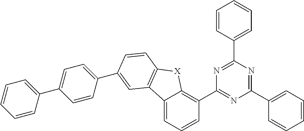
C1=C(C2=NC(C3=C4C(=CC=C3)C3=C([X]4)C=CC(C4=CC=C(C5=CC=CC=C5)C=C4)=C3)=NC(C3=CC=CC=C3)=N2)C=CC=C1
